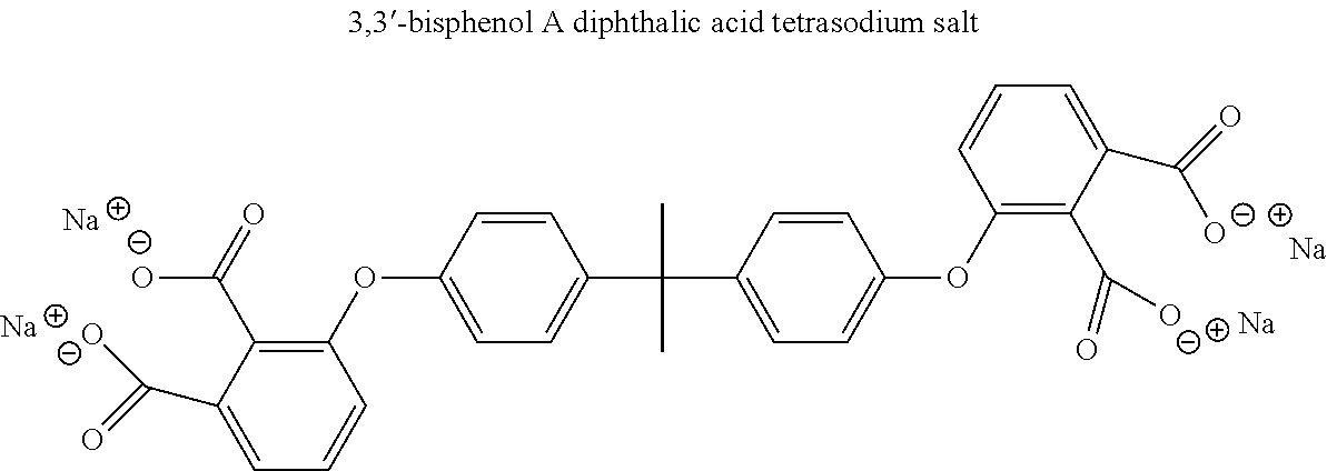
[Na].[Na].C1=C(C(=O)[O-])C(C(=O)[O-])=C(OC2=CC=C(C(C3=CC=C(OC4=C(C([O-])=O)C(C([O-])=O)=CC=C4)C=C3)(C)C)C=C2)C=C1.[Na].[Na]
